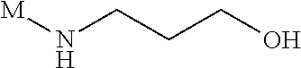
[M]NCCCO
